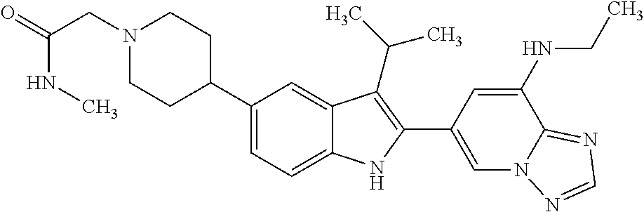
N1(CC(=O)NC)CCC(C2=CC=C3C(=C2)C(C(C)C)=C(C2=CN4C(=NC=N4)C(NCC)=C2)N3)CC1
